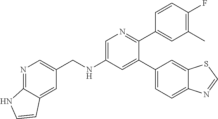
C(NC1=CN=C(C2=CC(C)=C(F)C=C2)C(C2=CC=C3C(=C2)SC=N3)=C1)C1=CN=C2C(=C1)C=CN2
